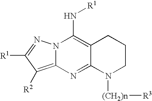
N12C(=C([R2])C([R1])=N1)N=C1C(=C2N[R1])CCCN1[(CH2)n][R3]
